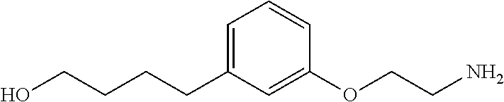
C(CCC1=CC=CC(OCCN)=C1)CO
